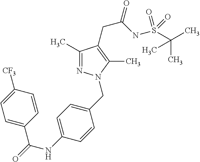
C1(C)=NN(CC2=CC=C(NC(C3=CC=C([CF3])C=C3)=O)C=C2)C(C)=C1CC(NS(C(C)(C)C)(=O)=O)=O
